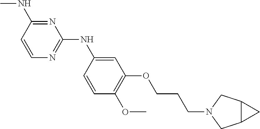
N1=C(NC)C=CN=C1NC1=CC(OCCCN2CC3C(C2)C3)=C(OC)C=C1
